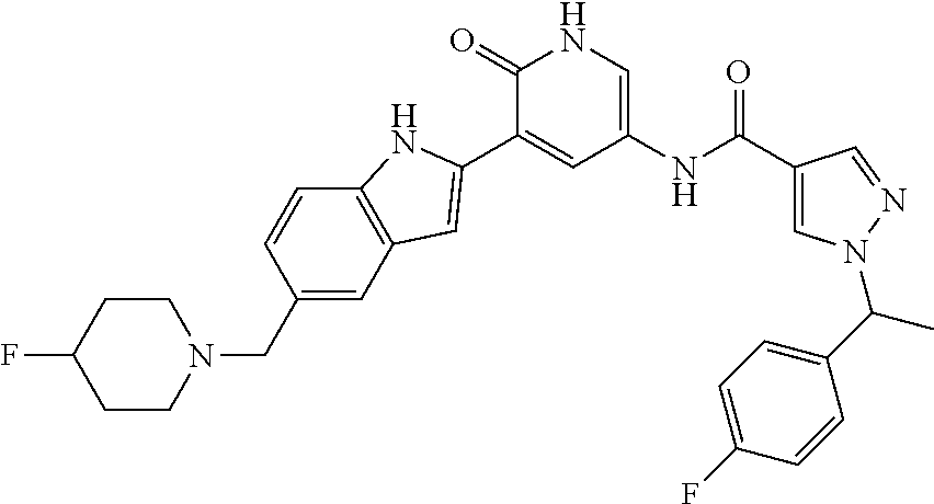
C1(=O)C(C2=CC3=C(C=CC(CN4CCC(F)CC4)=C3)N2)=CC(NC(C2=CN(C(C3=CC=C(F)C=C3)C)N=C2)=O)=CN1
